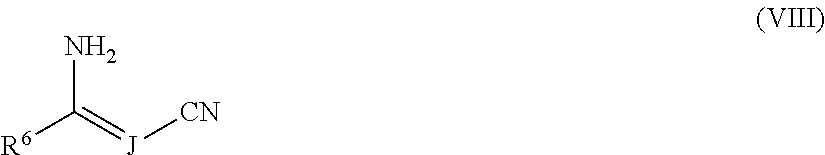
NC(=[J][CN])[R6]
